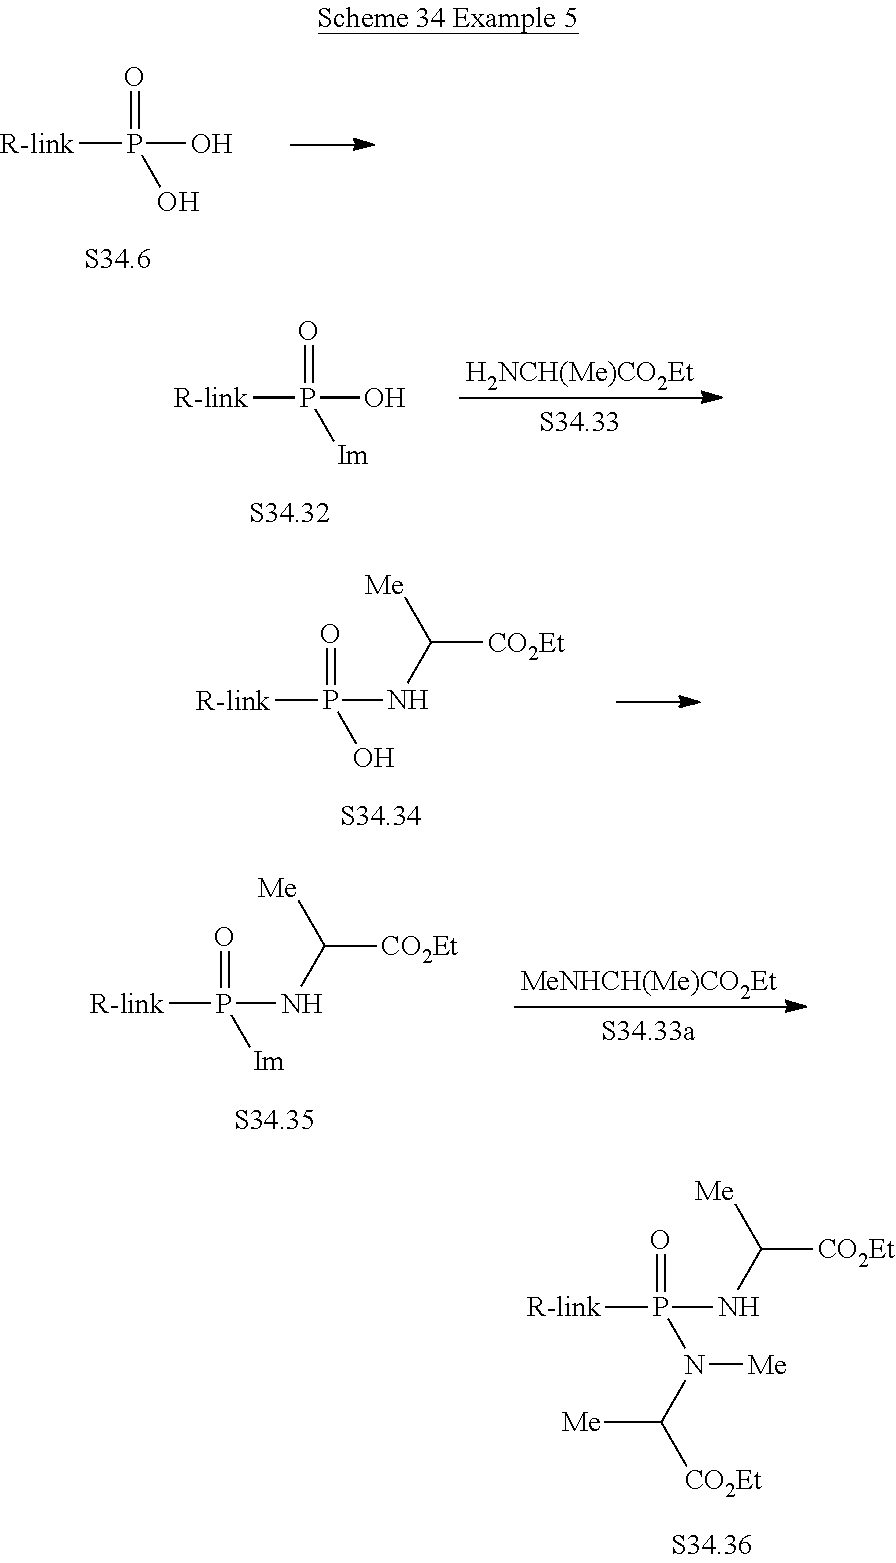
[R-link]P(=O)(NC([CO2Et])[Me])N([Me])C([CO2Et])[Me].[R-link]P(=O)(O)O.[R-link]P(=O)(O)[Im].[H2NCH(Me)CO2Et].[R-link]P(=O)(NC([CO2Et])[Me])O.[R-link]P(=O)(NC([CO2Et])[Me])[Im].[MeNHCH(Me)CO2Et]
